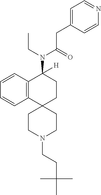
C12=C(C=CC=C1)C(N(C(CC1=CC=NC=C1)=O)CC)([H])CCC21CCN(CCC(C)(C)C)CC1
